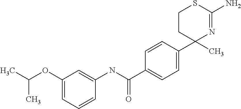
C1CC(C)(C2=CC=C(C(NC3=CC(OC(C)C)=CC=C3)=O)C=C2)N=C(N)S1
